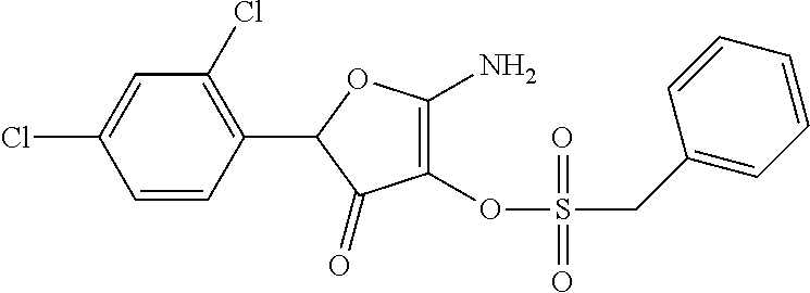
C1=CC(C2C(=O)C(OS(CC3=CC=CC=C3)(=O)=O)=C(N)O2)=C(Cl)C=C1Cl
